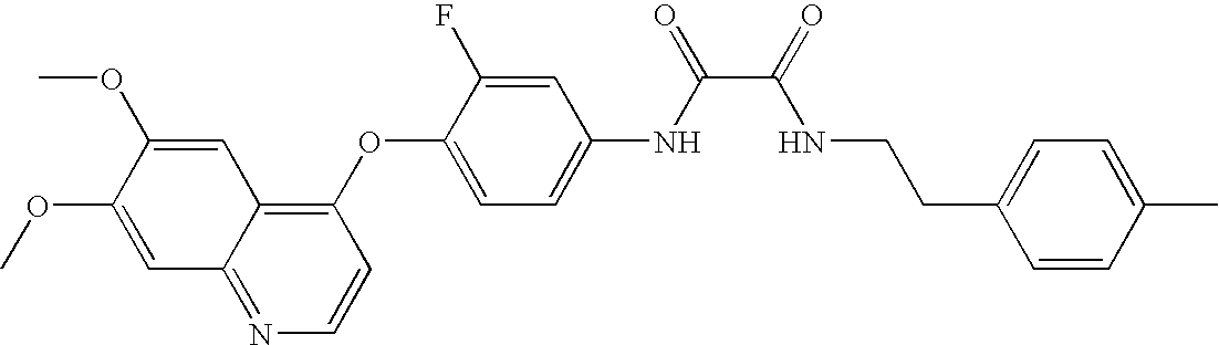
C1=C(OC)C(OC)=CC2=NC=CC(OC3=CC=C(NC(=O)C(=O)NCCC4=CC=C(C)C=C4)C=C3F)=C12
